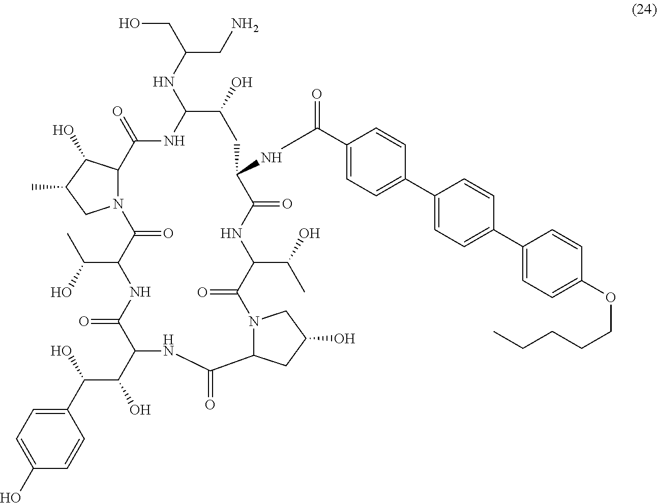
N(C1NC(=O)C2N(CC(C)C2O)C(=O)C(C(O)C)NC(=O)C(C(O)C(C2=CC=C(O)C=C2)O)NC(=O)C2N(C(=O)C(C(O)C)NC(=O)C(NC(C3=CC=C(C4=CC=C(C5=CC=C(OCCCCC)C=C5)C=C4)C=C3)=O)CC1O)CC(O)C2)C(CO)CN
